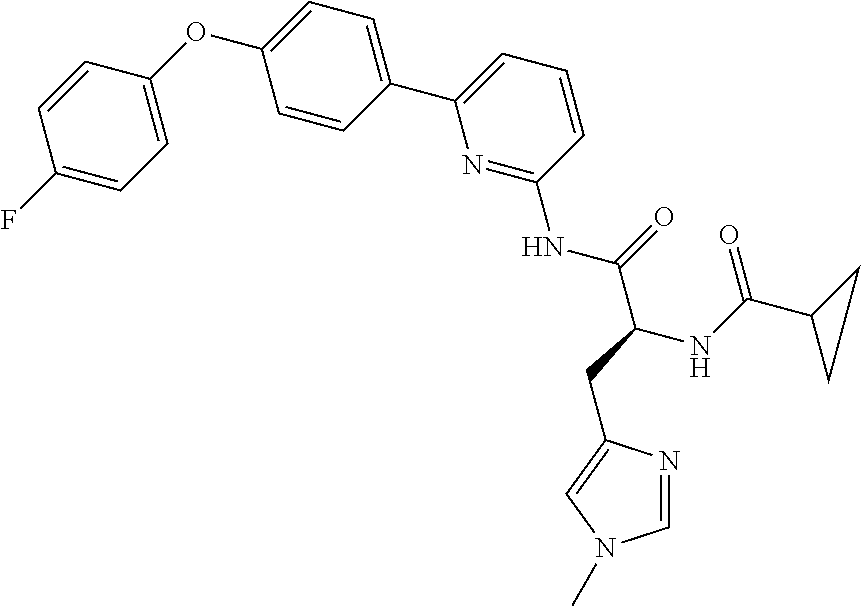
C1=CC(OC2=CC=C(C3=CC=CC(NC(C(CC4=CN(C)C=N4)NC(C4CC4)=O)=O)=N3)C=C2)=CC=C1F
